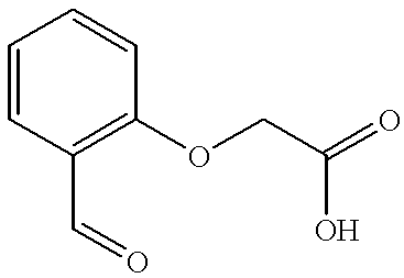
C1=CC(C=O)=C(OCC(=O)O)C=C1
